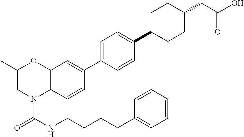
C12=C(C=CC(C3=CC=C(C4CCC(CC(O)=O)CC4)C=C3)=C1)N(C(=O)NCCCCC1=CC=CC=C1)CC(C)O2
